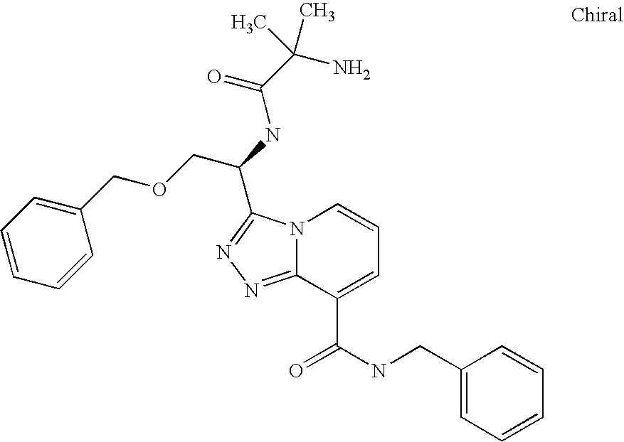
N12C(=NN=C1C(NC(C(N)(C)C)=O)COCC1=CC=CC=C1)C(C(NCC1=CC=CC=C1)=O)=CC=C2
